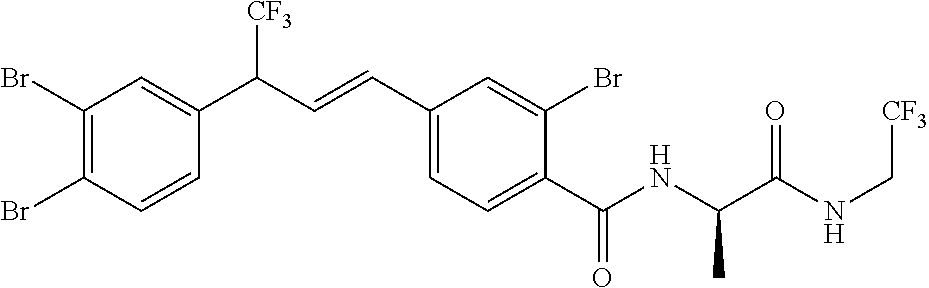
C1(Br)=C(Br)C=C(C(C=CC2=CC=C(C(NC(C(NC[CF3])=O)C)=O)C(Br)=C2)[CF3])C=C1
